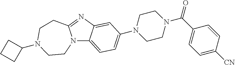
N12C3=CC=C(N4CCN(C(C5=CC=C([CN])C=C5)=O)CC4)C=C3N=C1CCN(C1CCC1)CC2
